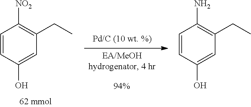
C1=CC(O)=CC(CC)=C1[NO2].C1=CC(O)=CC(CC)=C1N
